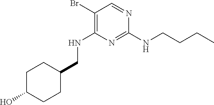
C1(Br)=C(NCC2CCC(O)CC2)N=C(NCCCC)N=C1
